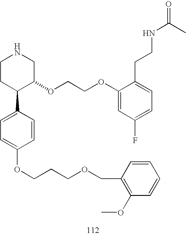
C1CC(C2=CC=C(OCCCOCC3=C(OC)C=CC=C3)C=C2)C(OCCOC2=CC(F)=CC=C2CCNC(=O)C)CN1
